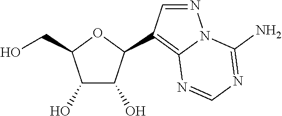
C1(O)C(O)C(C2=C3N(N=C2)C(N)=NC=N3)OC1CO
